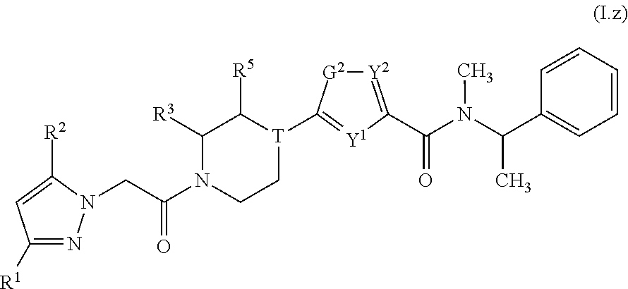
C1([R1])=NN(CC(N2CC[T](C3=[Y1]C(C(N(C(C4=CC=CC=C4)C)C)=O)=[Y2][G2]3)C([R5])C2[R3])=O)C([R2])=C1
